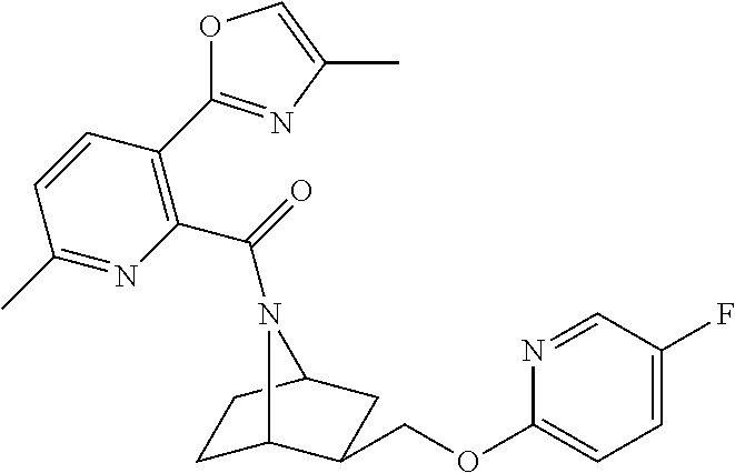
C1=CC(C2=NC(C)=CO2)=C(C(=O)N2C3CCC2CC3COC2=CC=C(F)C=N2)N=C1C
